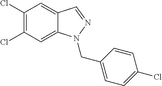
C1(Cl)=C(Cl)C=C2C(=C1)C=NN2CC1=CC=C(Cl)C=C1
